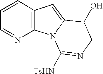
C1=CC2=C(N=C1)N1C(=C2)C(O)CN=C1[TsHN]
